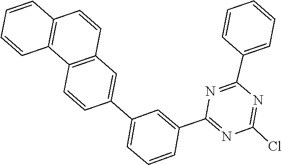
C1=CC2=C(C3=C1C=CC=C3)C=CC(C1=CC=CC(C3=NC(Cl)=NC(C4=CC=CC=C4)=N3)=C1)=C2
